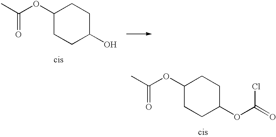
C1(OC(C)=O)CCC(OC(=O)Cl)CC1.C1(OC(C)=O)CCC(O)CC1
